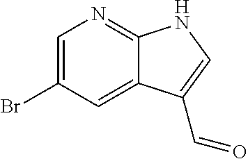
C1=C(Br)C=C2C(=N1)NC=C2C=O
